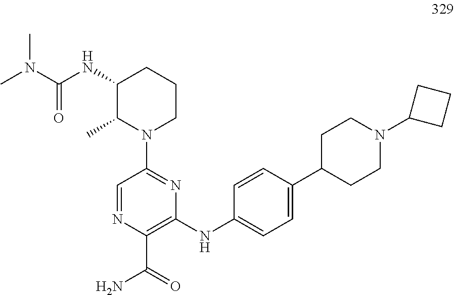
C1(NC(N(C)C)=O)C(C)N(C2=NC(NC3=CC=C(C4CCN(C5CCC5)CC4)C=C3)=C(C(=O)N)N=C2)CCC1
